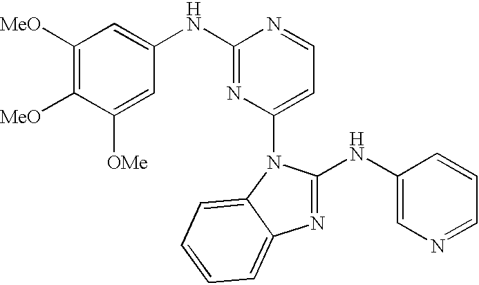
C1([MeO])=C([MeO])C([OMe])=CC(NC2=NC(N3C4=CC=CC=C4N=C3NC3=CN=CC=C3)=CC=N2)=C1
